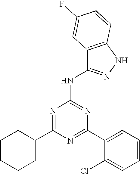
N1=C(C2=CC=CC=C2Cl)N=C(NC2=NNC3=C2C=C(F)C=C3)N=C1C1CCCCC1
